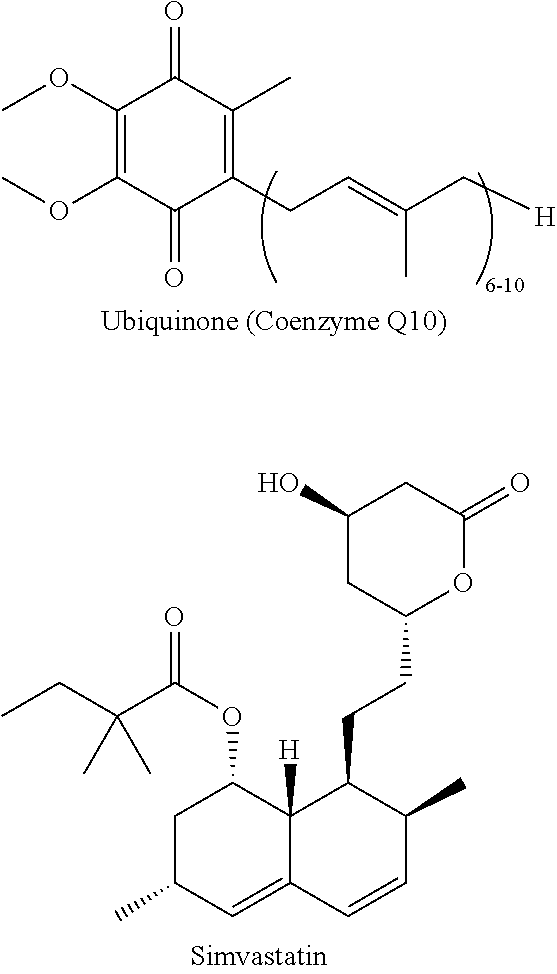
C1(OC)=C(OC)C(=O)C(CC=C(C[H])C)=C(C)C1=O.C1C(C)C=C2C([H])(C1OC(C(CC)(C)C)=O)C(CCC1OC(=O)CC(O)C1)C(C)C=C2
